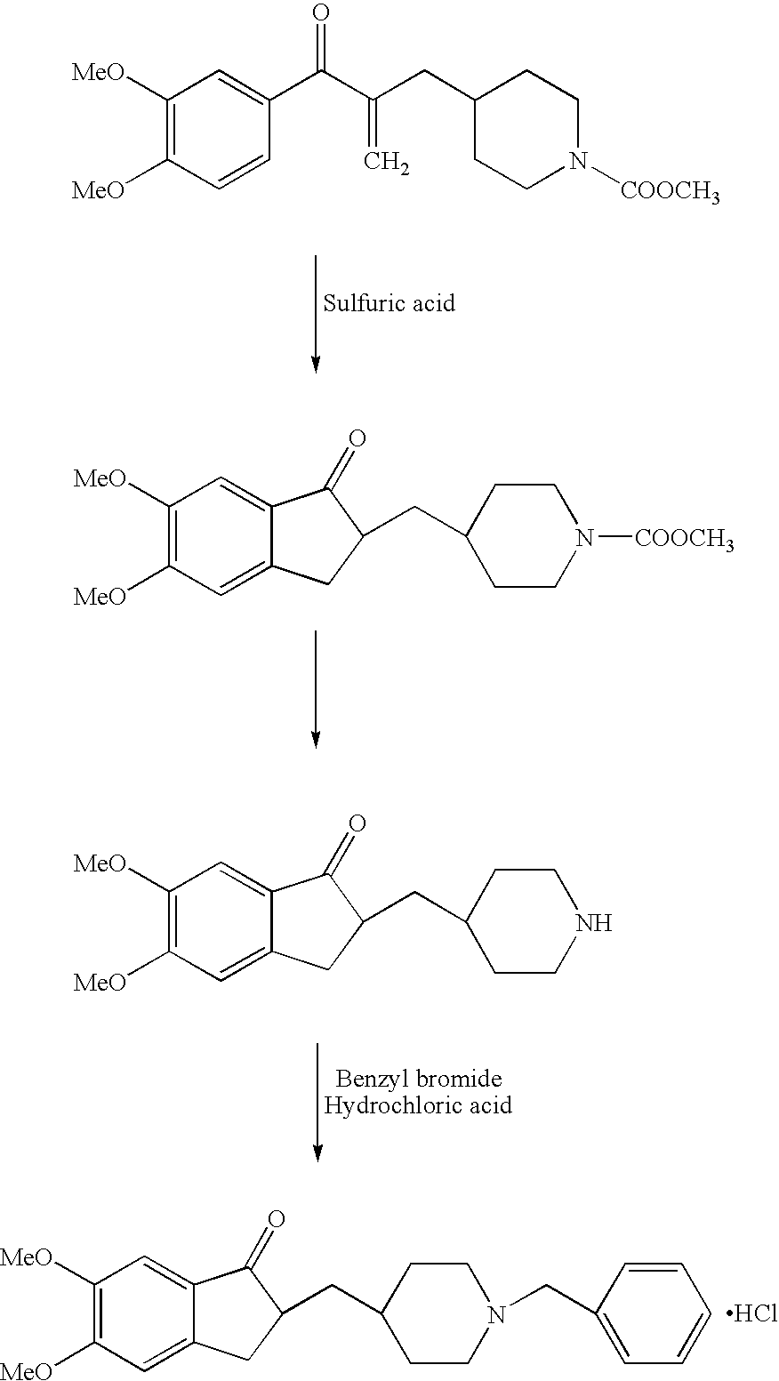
C1([MeO])=C([MeO])C=C2C(=C1)C(=O)C(CC1CCN([COOCH3])CC1)C2.C1([MeO])=C([MeO])C=C2C(=C1)C(=O)C(CC1CCNCC1)C2.Cl.C1([MeO])=C([MeO])C=C2C(=C1)C(=O)C(CC1CCN(CC3=CC=CC=C3)CC1)C2.C1([MeO])=C([MeO])C=CC(C(C(=C)CC2CCN([COOCH3])CC2)=O)=C1
